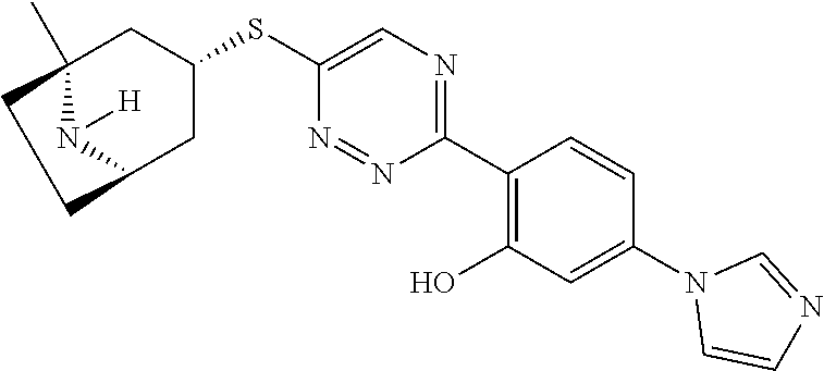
C1(C2=C(O)C=C(N3C=CN=C3)C=C2)=NC=C(SC2CC3(C)N([H])C(C2)CC3)N=N1
